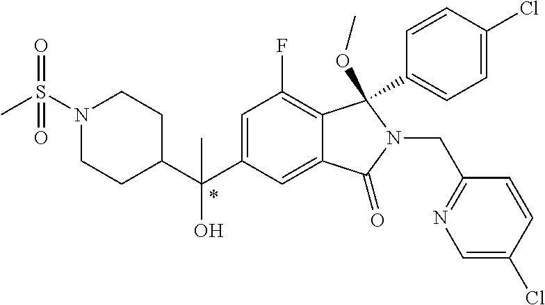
C1=C(C(C2CCN(S(C)(=O)=O)CC2)(O)C)C=C2C(=C1F)C(C1=CC=C(Cl)C=C1)(OC)N(CC1=NC=C(Cl)C=C1)C2=O
